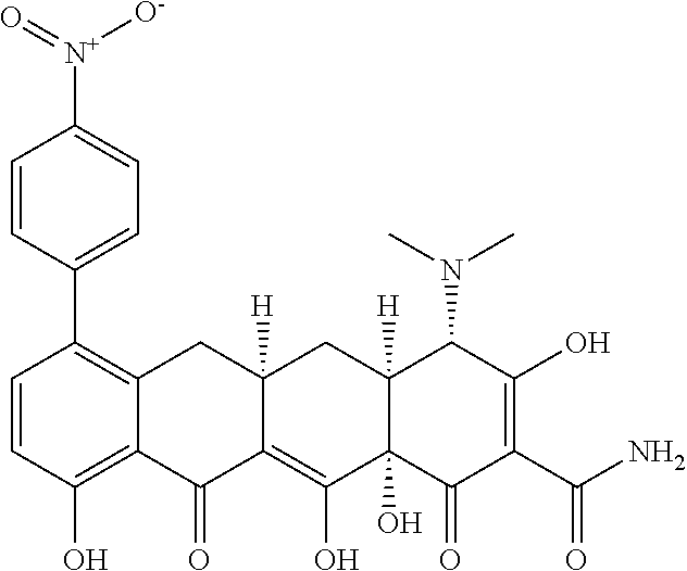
C1=CC(O)=C2C(=C1C1=CC=C([N+](=O)[O-])C=C1)CC1([H])C(=C(O)C3(O)C([H])(C1)C(N(C)C)C(O)=C(C(N)=O)C3=O)C2=O
